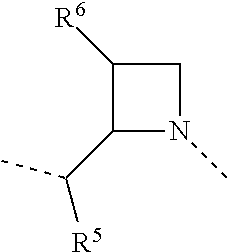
C1C([R6])C(C(C)[R5])N1C
